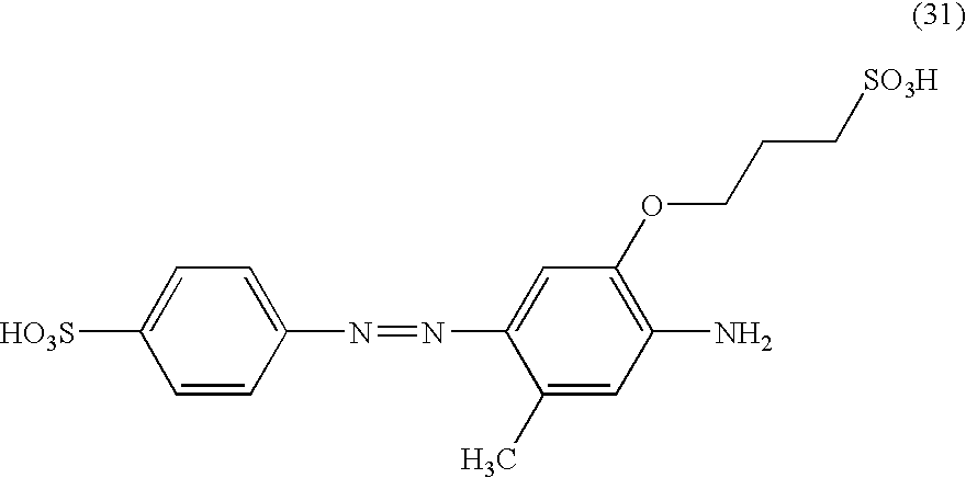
C1=C([HO3S])C=CC(N=NC2=CC(OCCC[SO3H])=C(N)C=C2C)=C1
